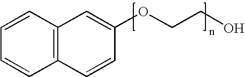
C1=CC2=C(C=C1)C=CC(OCCO)=C2
